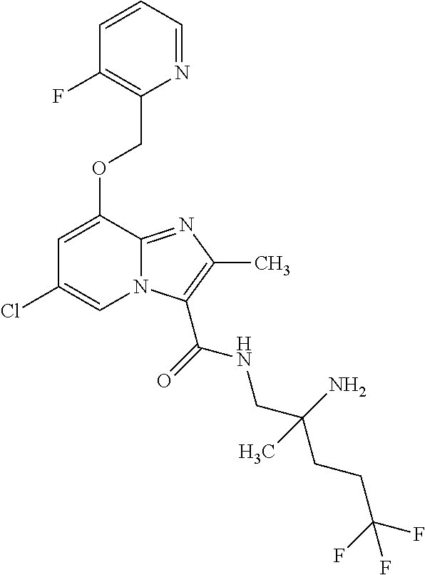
C1=C(OCC2=C(F)C=CC=N2)C2=NC(C)=C(C(=O)NCC(CCC(F)(F)F)(N)C)N2C=C1Cl
